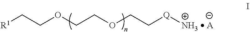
[R1]CCOCCOCC[Q][NH3  A]
